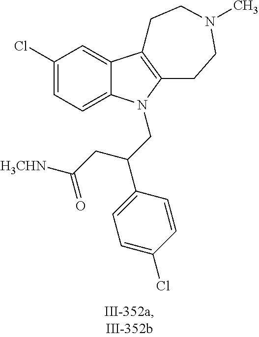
C1(Cl)=CC=C2C(=C1)C1=C(CCN(C)CC1)N2CC(C1=CC=C(Cl)C=C1)CC([H3CHN])=O
